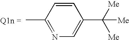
CC1=NC=C(C([Me])([Me])[Me])C=C1
